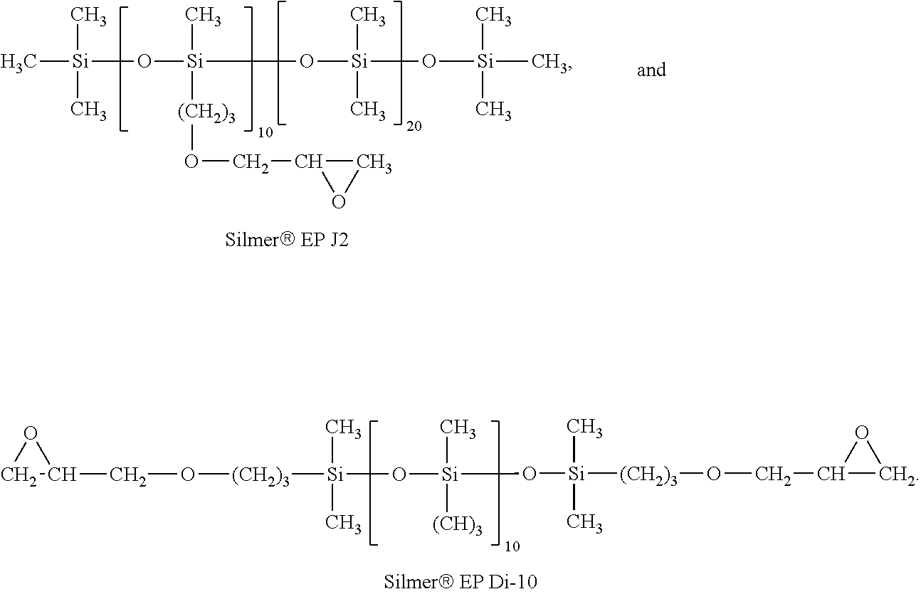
[(CH2)3]([Si](O[Si](C)([(CH)3])O[Si](C)(C)[(CH2)3]OCC1CO1)(C)C)OCC1OC1.C[Si](O[Si](O[Si](O[Si](C)(C)C)(C)C)(C)[(CH2)3]OCC1OC1)(C)C
